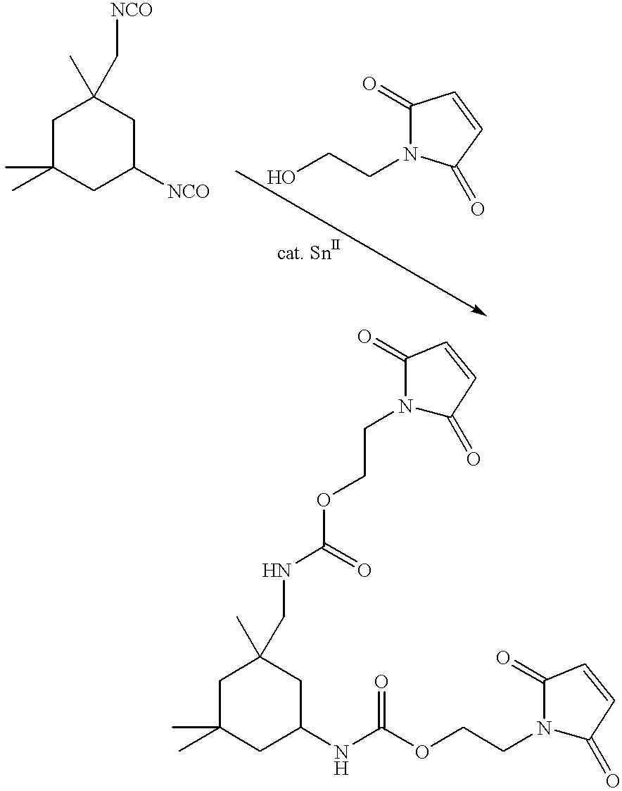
C1C(C)(C)CC([NCO])CC1(C)C[NCO].C1(=O)N(CCO)C(=O)C=C1.C1C(C)(C)CC(NC(OCCN2C(=O)C=CC2=O)=O)CC1(C)CNC(=O)OCCN1C(=O)C=CC1=O
